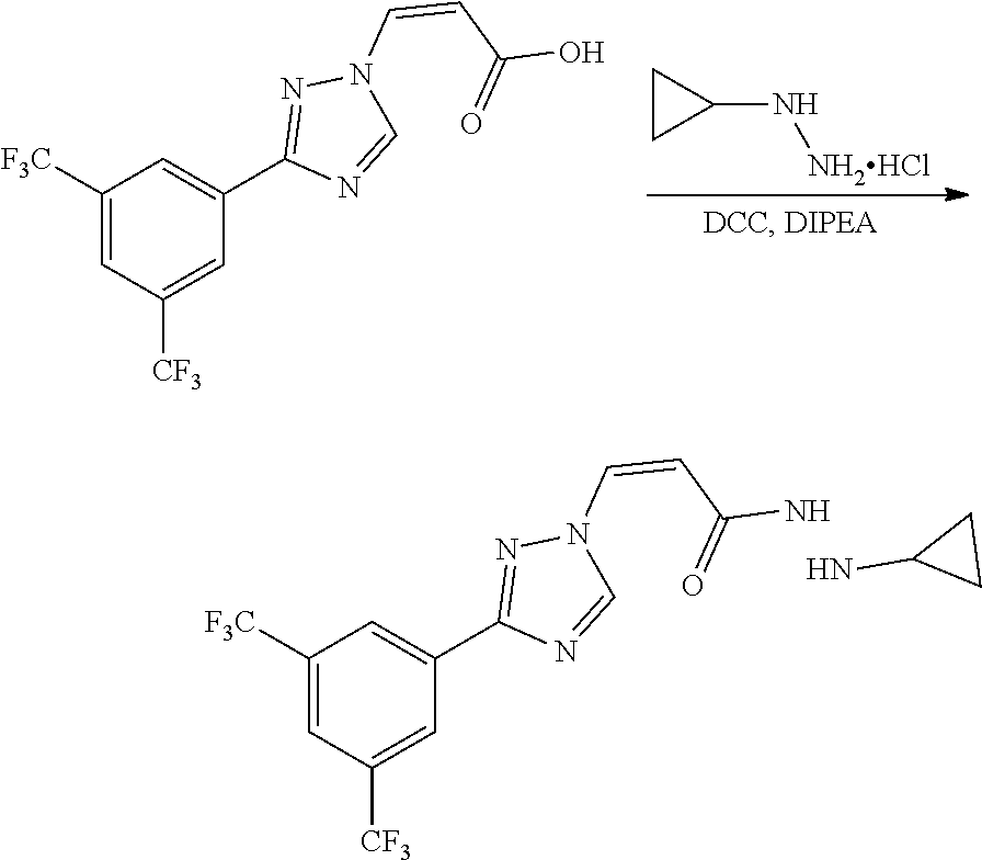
C1([F3C])=CC([CF3])=CC(C2=NN(C=CC(O)=O)C=N2)=C1.C1(N[NH2HCl])CC1.C1([F3C])=CC([CF3])=CC(C2=NN(C=CC(N)=O)C=N2)=C1.NC1CC1
